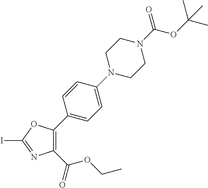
C1(C(=O)OCC)=C(C2=CC=C(N3CCN(C(=O)OC(C)(C)C)CC3)C=C2)OC(I)=N1
